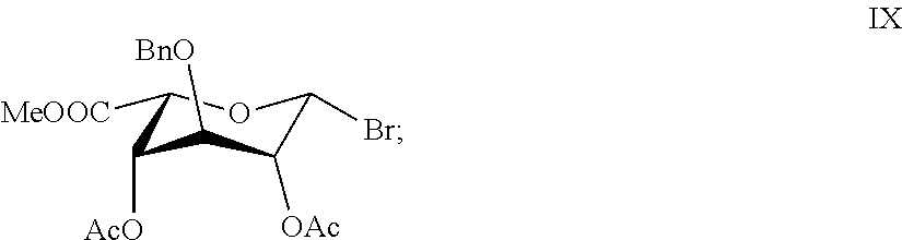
C1([MeOOC])C([AcO])C([BnO])C([OAc])C(Br)O1
